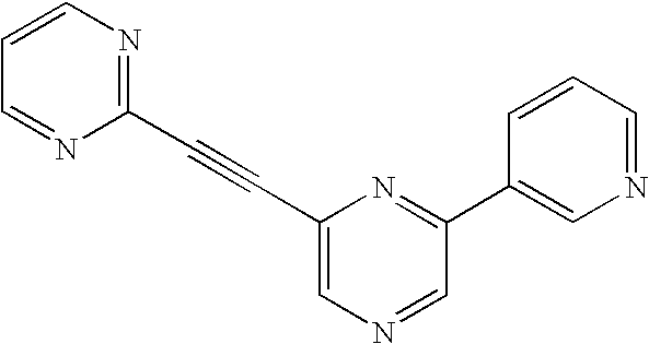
C1=CN=C(C#CC2=CN=CC(C3=CN=CC=C3)=N2)N=C1
